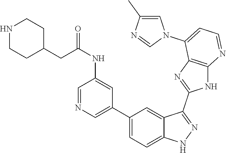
C1(C2=CC=C3C(=C2)C(C2=NC4=C(N2)N=CC=C4N2C=C(C)N=C2)=NN3)=CN=CC(NC(=O)CC2CCNCC2)=C1
